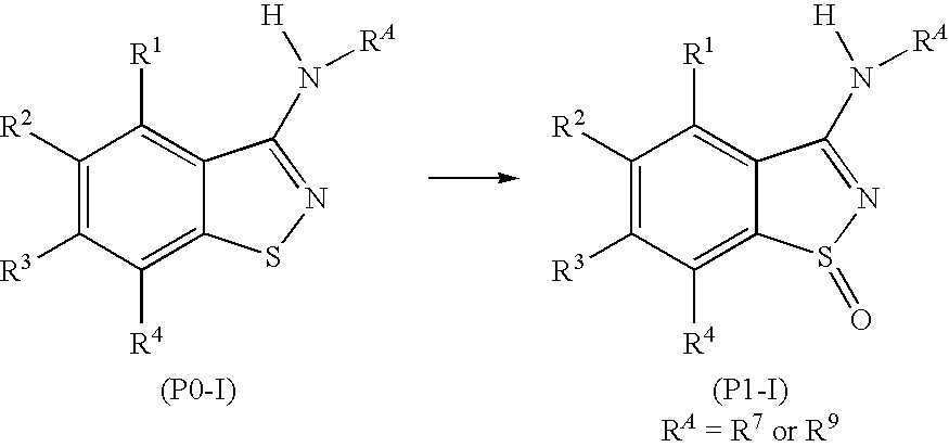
C1([R2])=C([R3])C([R4])=C2C(=C1[R1])C(N([H])[RA])=NS2=O.[(P1-I)RA = R7 or R9].C1([R2])=C([R3])C([R4])=C2C(=C1[R1])C(N([H])[RA])=NS2.[(P0-I)]
